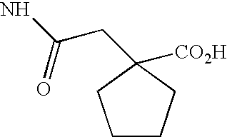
NC(CC1([CO2H])CCCC1)=O
